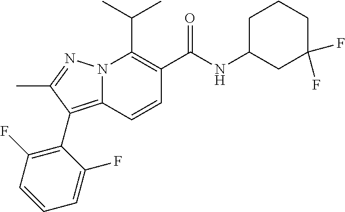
CC(C)C1=C(C(NC2CC(F)(F)CCC2)=O)C=CC2=C(C3=C(F)C=CC=C3F)C(C)=NN12
